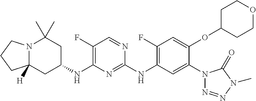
N12C([H])(CC(NC3=C(F)C=NC(NC4=C(F)C=C(OC5CCOCC5)C(N5N=NN(C)C5=O)=C4)=N3)CC1(C)C)CCC2
